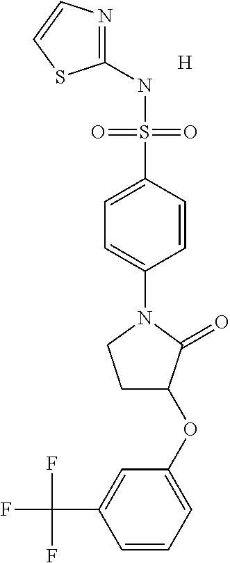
C1(NS(C2=CC=C(N3CCC(OC4=CC=CC(C(F)(F)F)=C4)C3=O)C=C2)(=O)=O)=NC=CS1.[H]
